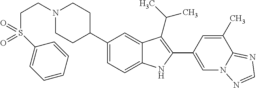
N1(CCS(=O)(C2=CC=CC=C2)=O)CCC(C2=CC=C3C(=C2)C(C(C)C)=C(C2=CN4C(=NC=N4)C(C)=C2)N3)CC1
